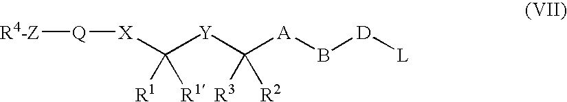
[R4-Z][Q][X]C([Y]C([A]B[D][L])([R3])[R2])([R1])[R1]
